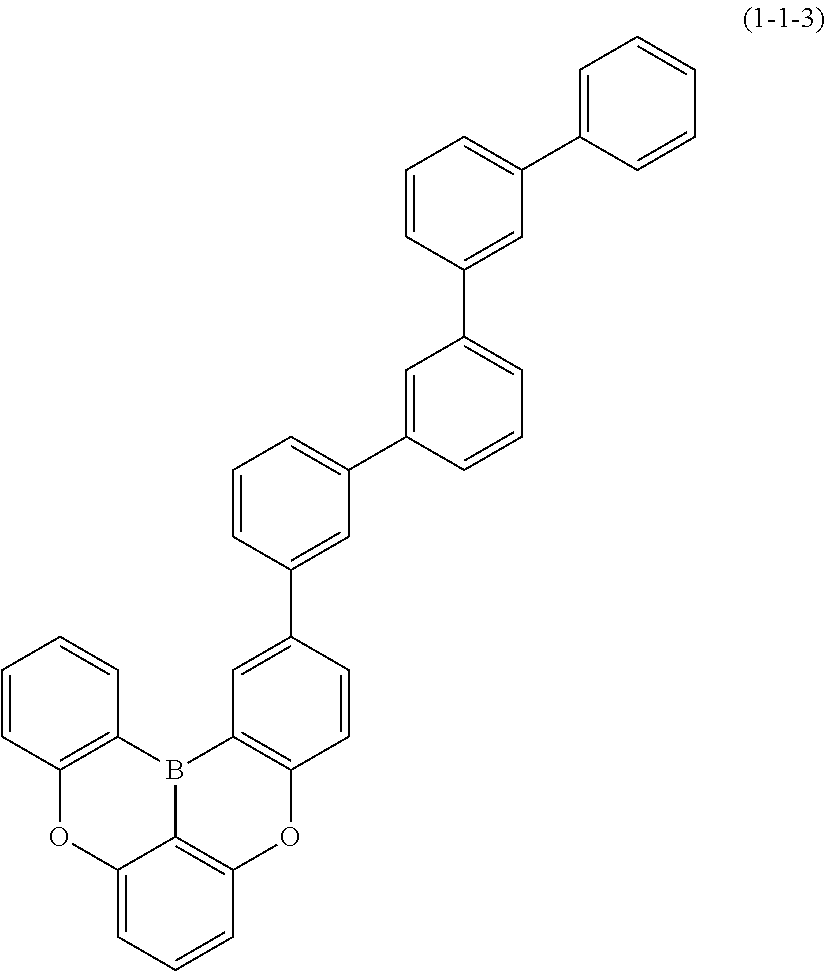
C12=CC=CC3=C1B(C1=C(O3)C=CC(C3=CC(C4=CC(C5=CC(C6=CC=CC=C6)=CC=C5)=CC=C4)=CC=C3)=C1)C1=C(O2)C=CC=C1
